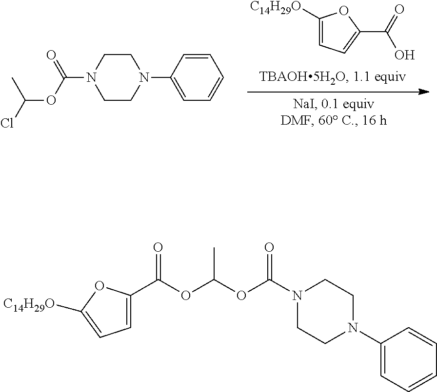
C1([C14H29O])=CC=C(C(=O)O)O1.C1=CC(N2CCN(C(OC(Cl)C)=O)CC2)=CC=C1.O(C(OC(N1CCN(C2=CC=CC=C2)CC1)=O)C)C(C1=CC=C([C14H29O])O1)=O
